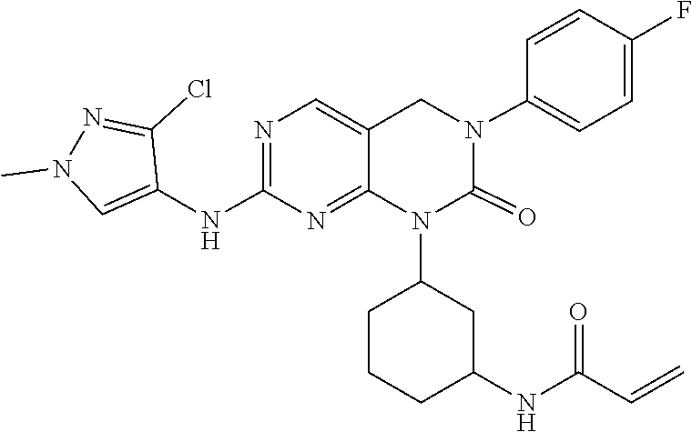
C1C(N2C(=O)N(C3=CC=C(F)C=C3)CC3=CN=C(NC4=CN(C)N=C4Cl)N=C23)CC(NC(C=C)=O)CC1
